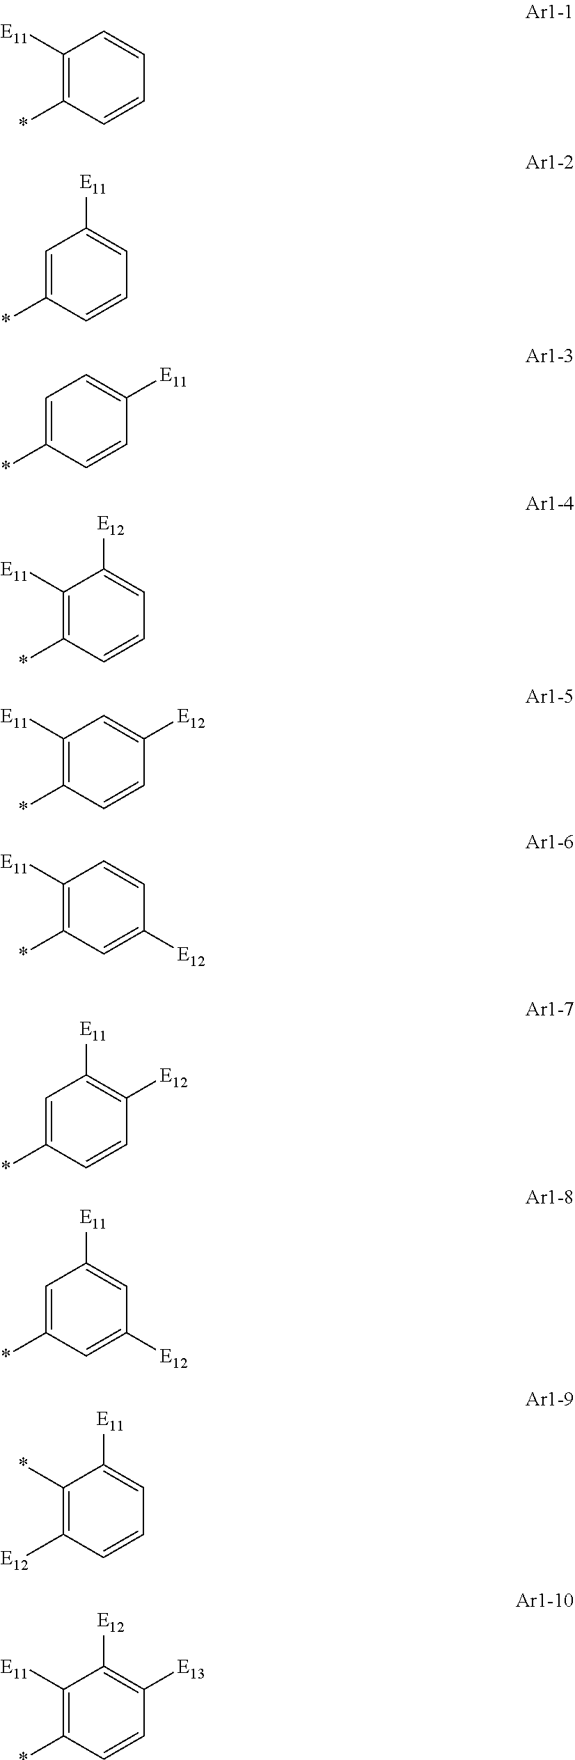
C1([E11])=C(*)C=CC=C1.C1=C(*)C=CC=C1[E11].C1=C(*)C=CC([E11])=C1.C1([E11])=C(*)C=CC=C1[E12].C1([E11])=C(*)C=CC([E12])=C1.C1([E11])=C(*)C=C([E12])C=C1.C1=C(*)C=CC([E12])=C1[E11].C1=C(*)C=C([E12])C=C1[E11].C1(*)=C([E12])C=CC=C1[E11].C1([E11])=C(*)C=CC([E13])=C1[E12]
